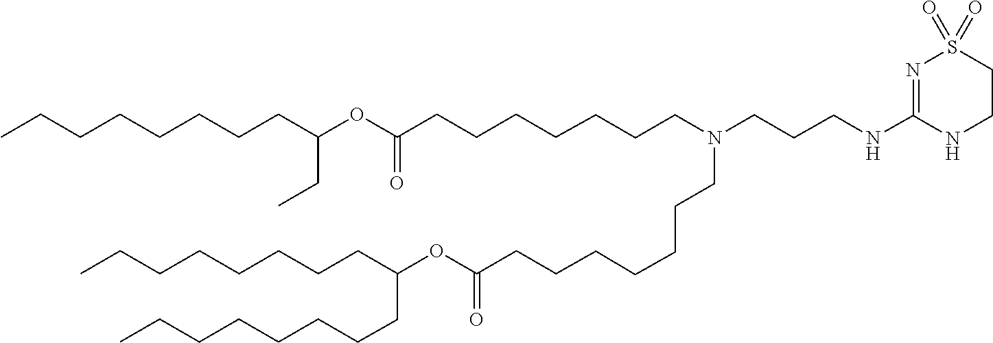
O(C(=O)CCCCCCCN(CCCCCCCC(OC(CC)CCCCCCCC)=O)CCCNC1=NS(=O)(=O)CCN1)C(CCCCCCCC)CCCCCCCC
